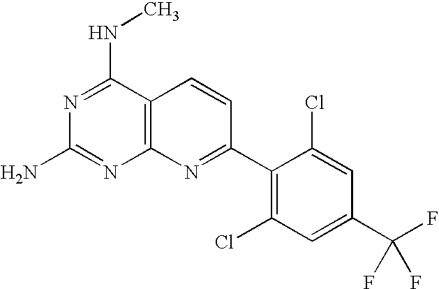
C12=C(N=C(C3=C(Cl)C=C(C(F)(F)F)C=C3Cl)C=C1)N=C(N)N=C2NC
